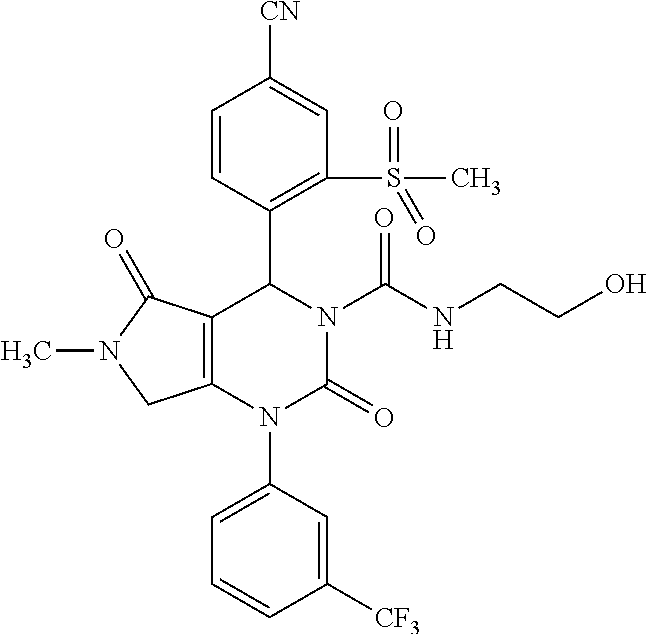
N1(C2=CC=CC([CF3])=C2)C2=C(C(C3=C(S(=O)(C)=O)C=C([CN])C=C3)N(C(NCCO)=O)C1=O)C(=O)N(C)C2
